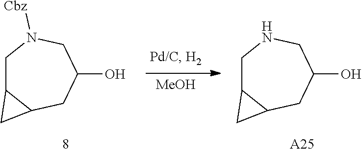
C1C2C(CC(O)CN1[Cbz])C2.[MeOH].C1C2C(CC(O)CN1)C2.[A25]
